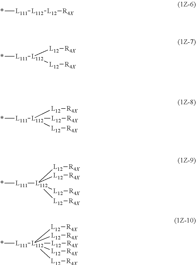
*[L111][L112][L12][R4X].[L111]([L112]([L12][R4X])[L12][R4X])*.[L111]([L112]([L12][R4X])([L12][R4X])[L12][R4X])*.[L111]([L112]([L12][R4X])([L12][R4X])([L12][R4X])[L12][R4X])*.[L111]([L112]([L12][R4X])([L12][R4X])([L12][R4X])([L12][R4X])[L12][R4X])*
